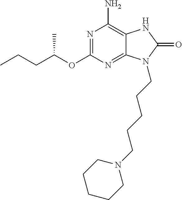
N1=C(OC(CCC)C)N=C2C(=C1N)NC(=O)N2CCCCCN1CCCCC1
